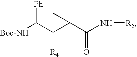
[Boc-NH]C(C1([R4])C(C(N[R5])=O)C1)[Ph]
